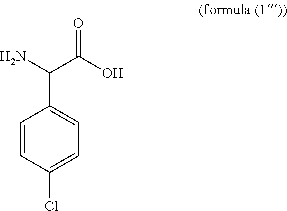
C1=CC(Cl)=CC=C1C(N)C(O)=O
